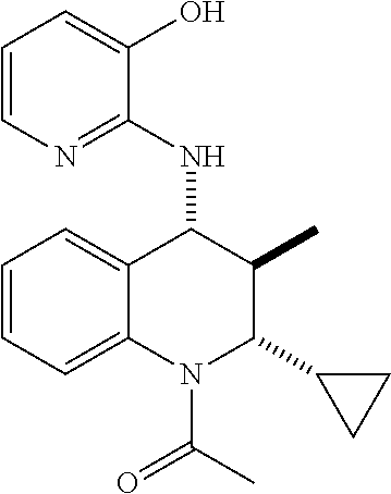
C1=CC=C2C(=C1)C(NC1=NC=CC=C1O)C(C)C(C1CC1)N2C(C)=O
